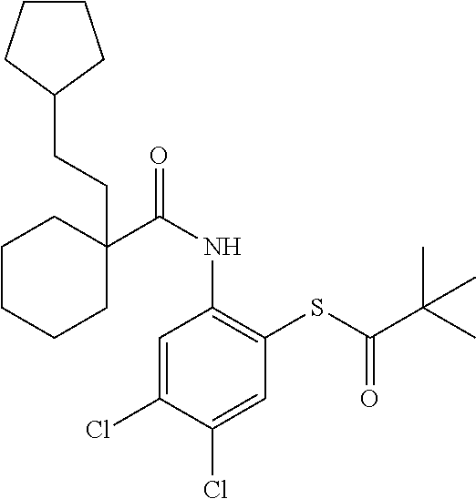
C1=C(Cl)C(Cl)=CC(SC(C(C)(C)C)=O)=C1NC(=O)C1(CCC2CCCC2)CCCCC1
